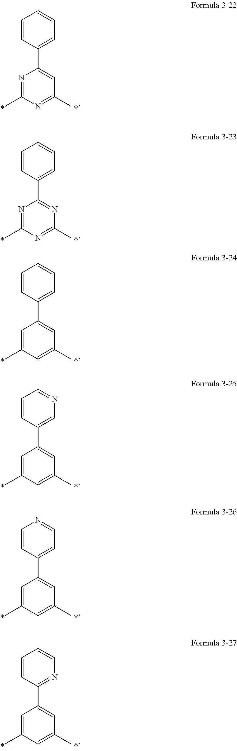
C1=CC(C2=CC(C)=NC(C)=N2)=CC=C1.C1=CC(C2=NC(C)=NC(C)=N2)=CC=C1.C1=CC(C2=CC(C)=CC(C)=C2)=CC=C1.C1=CC(C2=CC(C)=CC(C)=C2)=CN=C1.C1=CC(C2=CC(C)=CC(C)=C2)=CC=N1.C1=CC(C2=CC(C)=CC(C)=C2)=NC=C1
